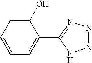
C1(O)=CC=CC=C1C1=NN=NN1
